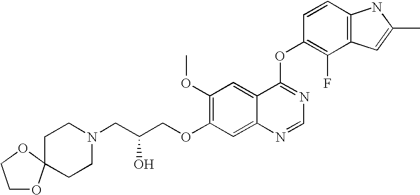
C1(OC)=C(OCC(CN2CCC3(CC2)OCCO3)O)C=C2C(=C1)C(OC1=C(F)C3=C(C=C1)NC(C)=C3)=NC=N2
